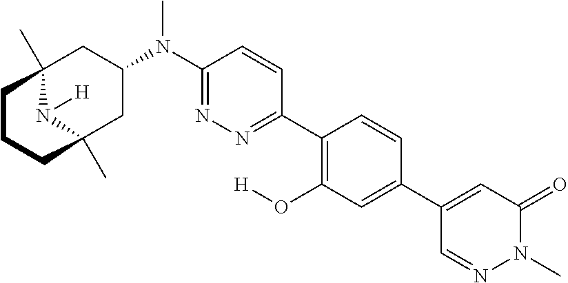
C12(C)N([H])C(C)(CC(N(C3=NN=C(C4=C(O[H])C=C(C5=CC(=O)N(C)N=C5)C=C4)C=C3)C)C1)CCC2
